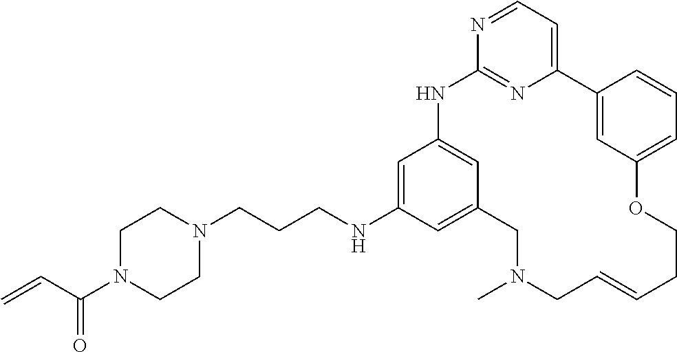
C1=C(NCCCN2CCN(C(C=C)=O)CC2)C=C2C=C1NC1=NC(=CC=N1)C1=CC(=CC=C1)OCCC=CCN(C)C2
